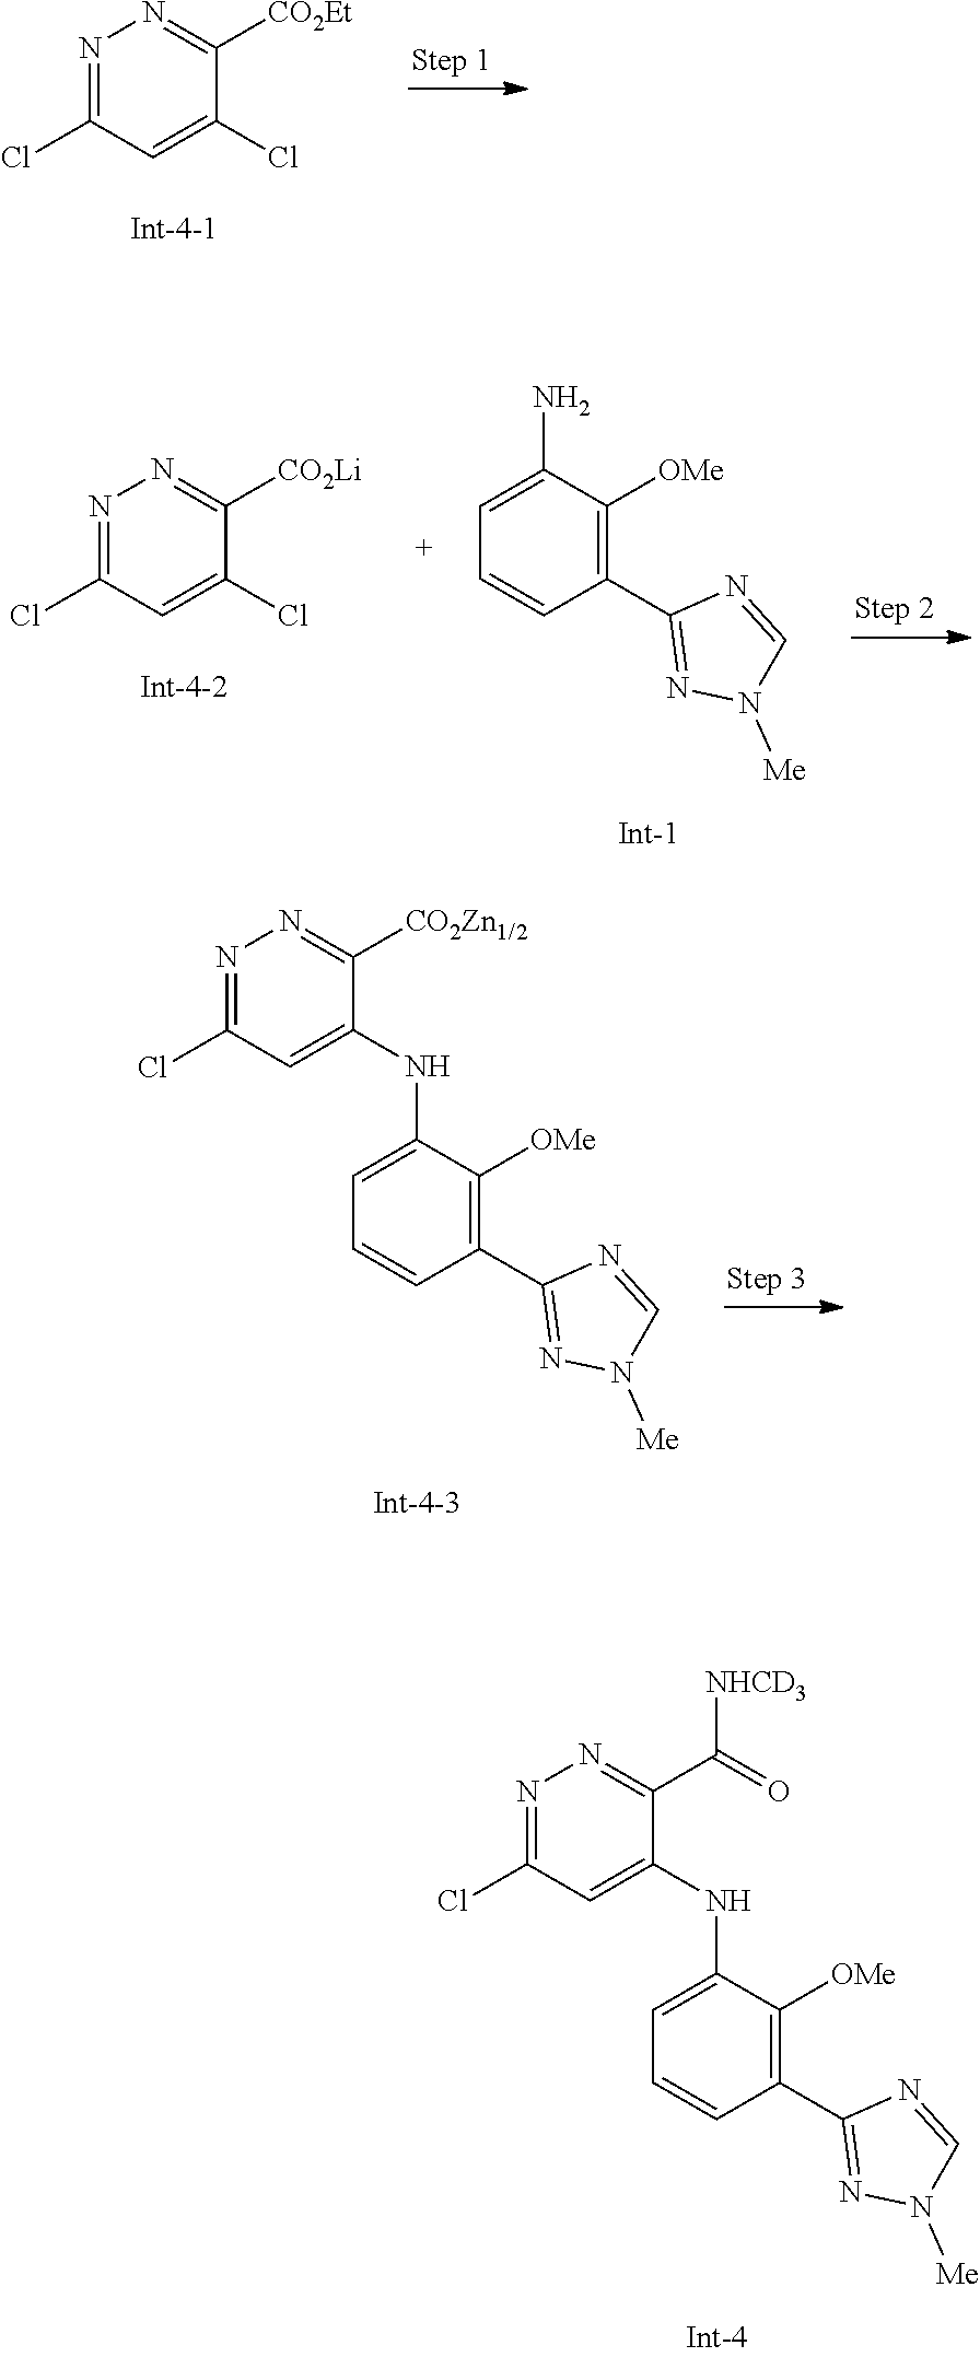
N1=C(Cl)C=C(Cl)C([CO2Et])=N1.N1=C(Cl)C=C(Cl)C([CO2Li])=N1.C1([OMe])=C(C2=NN([Me])C=N2)C=CC=C1N.C1([OMe])=C(C2=NN([Me])C=N2)C=CC=C1NC1=CC(Cl)=NN=C1[CO2Zn1/2].C1([OMe])=C(C2=NN([Me])C=N2)C=CC=C1NC1=CC(Cl)=NN=C1C([NHCD3])=O
